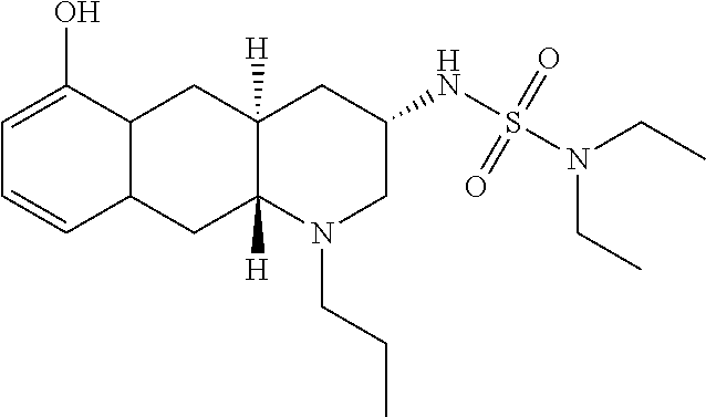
C1=C(O)C2C(C=C1)CC1([H])C([H])(C2)CC(NS(N(CC)CC)(=O)=O)CN1CCC
